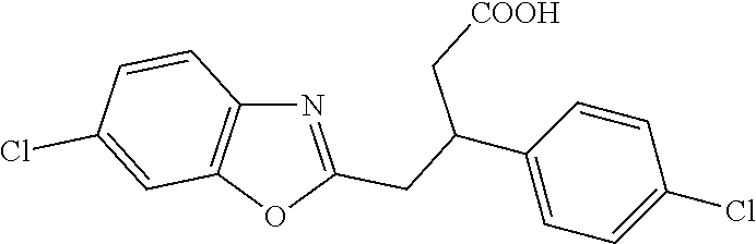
N1=C(CC(C[COOH])C2=CC=C(Cl)C=C2)OC2=C1C=CC(Cl)=C2
